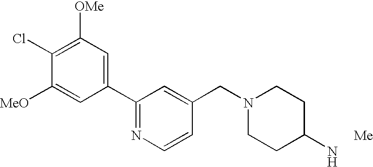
C1(Cl)=C([OMe])C=C(C2=NC=CC(CN3CCC(N)CC3)=C2)C=C1[MeO].[Me]
